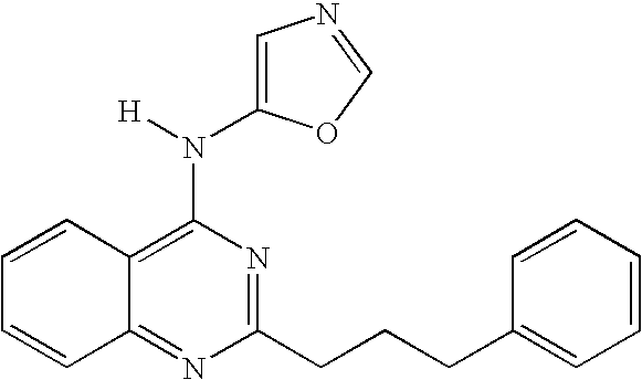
C12=NC(CCCC3=CC=CC=C3)=NC(N([H])C3=CN=CO3)=C1C=CC=C2
